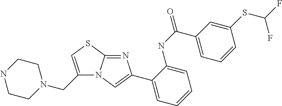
N12C(=NC(C3=CC=CC=C3NC(C3=CC=CC(SC(F)F)=C3)=O)=C1)SC=C2CN1CCNCC1
